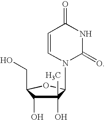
C1(O)(C)C(O)C(CO)OC1N1C=CC(=O)NC1=O
